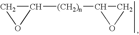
C1([(CH2)n]C2CO2)CO1
